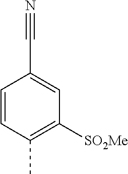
C1=CC(C)=C([SO2Me])C=C1C#N
